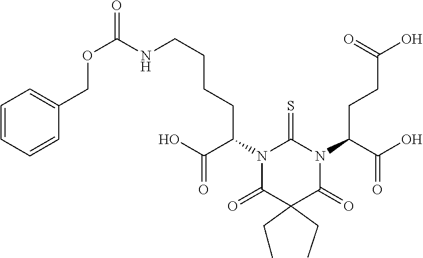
C1=CC=CC(COC(NCCCCC(N2C(=S)N(C(CCC(O)=O)C(O)=O)C(=O)C(CC)(CC)C2=O)C(O)=O)=O)=C1
